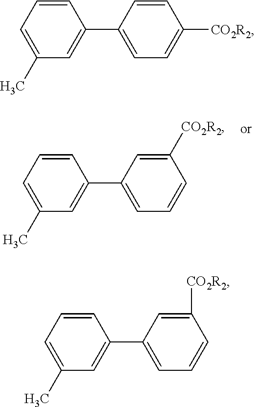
C1=CC=C(C)C=C1C1=CC=CC([CO2R2])=C1.C1=CC=C(C)C=C1C1=CC=C([CO2R2])C=C1.C1=CC=C(C)C=C1C1=CC=CC([CO2R2])=C1
